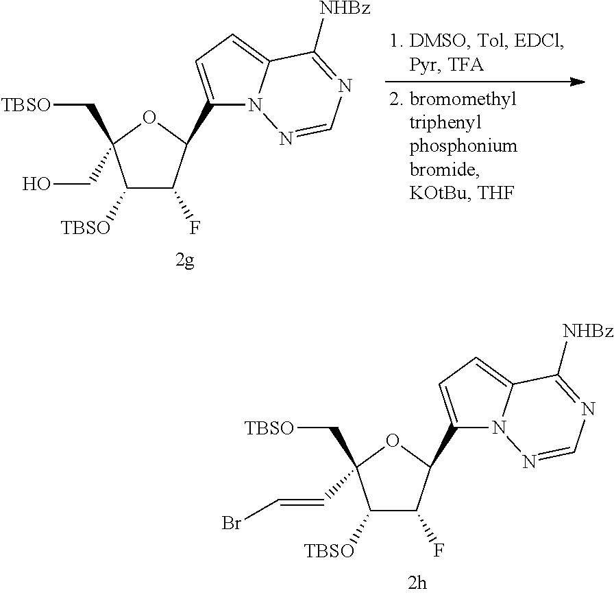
C1(C2C(F)C([TBSO])C(C[TBSO])(C=CBr)O2)=CC=C2N1N=CN=C2[NHBz].C1(C2C(F)C([TBSO])C(C[TBSO])(CO)O2)=CC=C2N1N=CN=C2[NHBz]
